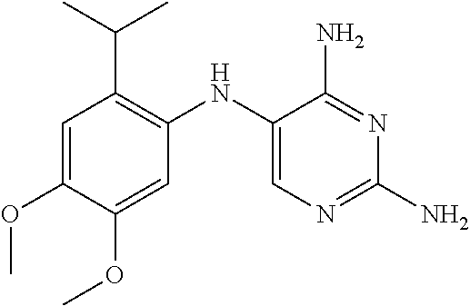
C1=C(OC)C(OC)=CC(NC2=CN=C(N)N=C2N)=C1C(C)C
